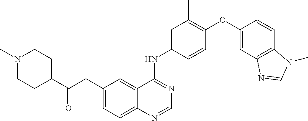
C1=CC(NC2=NC=NC3=CC=C(CC(C4CCN(C)CC4)=O)C=C23)=CC(C)=C1OC1=CC2=C(C=C1)N(C)C=N2
